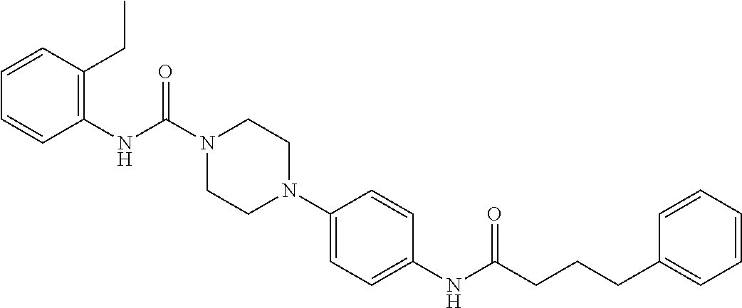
C1=CC(CC)=C(NC(N2CCN(C3=CC=C(NC(CCCC4=CC=CC=C4)=O)C=C3)CC2)=O)C=C1
